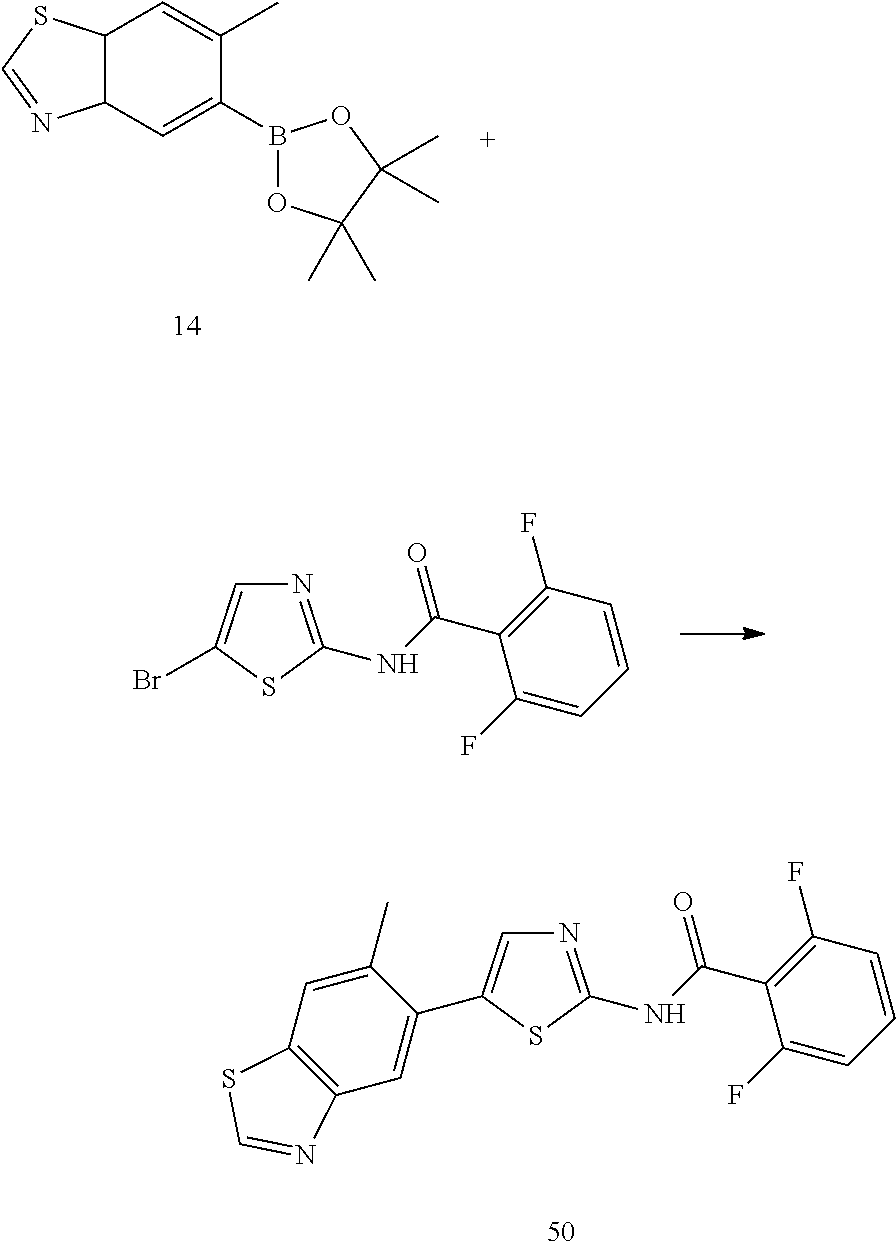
C12C(C=C(B3OC(C)(C)C(C)(C)O3)C(C)=C1)N=CS2.N1=C(NC(C2=C(F)C=CC=C2F)=O)SC(Br)=C1.N1=C(NC(C2=C(F)C=CC=C2F)=O)SC(C2=CC3=C(C=C2C)SC=N3)=C1
